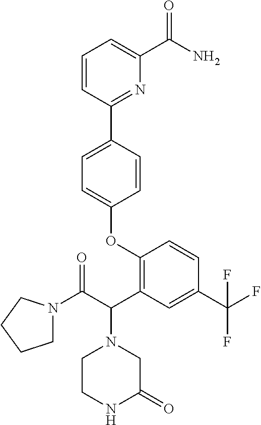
C1=CC(C2=NC(C(N)=O)=CC=C2)=CC=C1OC1=C(C(C(=O)N2CCCC2)N2CCNC(=O)C2)C=C(C(F)(F)F)C=C1
